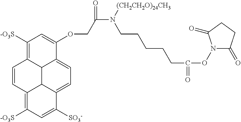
C12C3C4=CC=C1C(OCC(N([(CH2CH2O)24CH3])CCCCCC(ON1C(=O)CCC1=O)=O)=O)=CC([-O3S])=C2C=CC3=C([-O3S])C=C4[SO3-]
